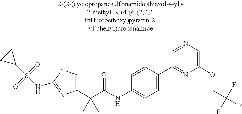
C1(C(C(NC2=CC=C(C3=NC(OCC(F)(F)F)=CN=C3)C=C2)=O)(C)C)=CSC(NS(C2CC2)(=O)=O)=N1
